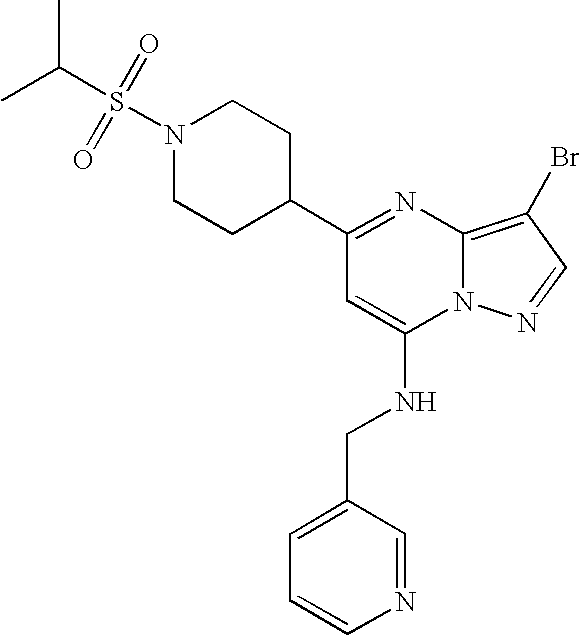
C1(C2=NC3=C(Br)C=NN3C(NCC3=CC=CN=C3)=C2)CCN(S(C(C)C)(=O)=O)CC1
